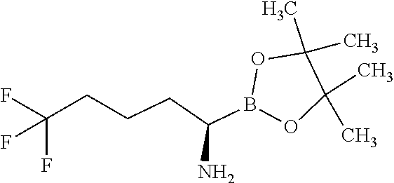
C(CC(B1OC(C)(C)C(C)(C)O1)N)CC(F)(F)F
